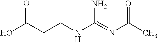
OC(CCNC(=NC(C)=O)N)=O
